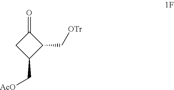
C1(=O)CC(C[AcO])C1C[OTr]
